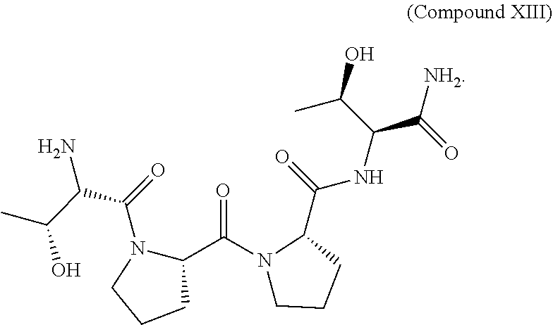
C1(C(N2CCCC2C(=O)NC(C([NH2])=O)C(O)C)=O)N(C(C(C(O)C)N)=O)CCC1
